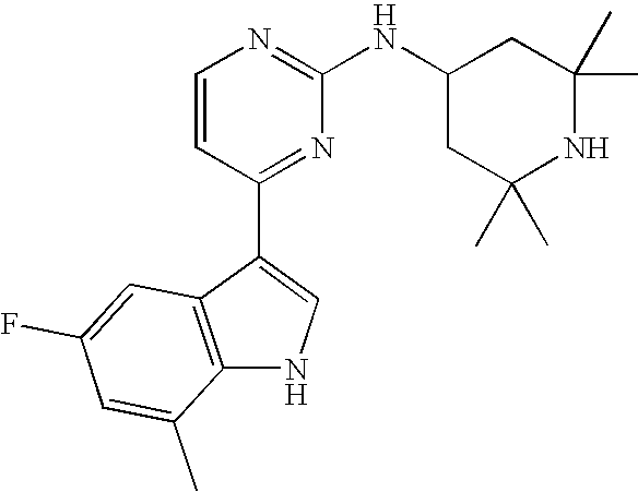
C1=CC(C2=CNC3=C2C=C(F)C=C3C)=NC(NC2CC(C)(C)NC(C)(C)C2)=N1
